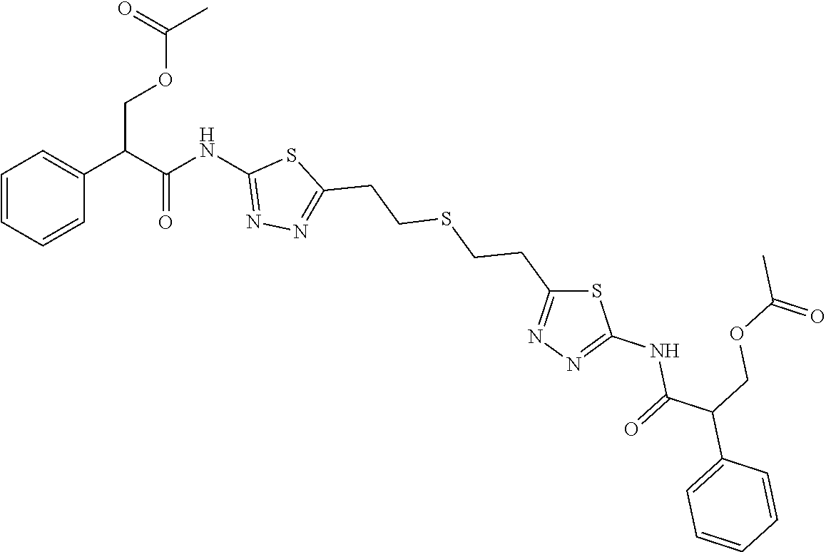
C1=CC=CC(C(C(NC2=NN=C(CCSCCC3=NN=C(NC(C(COC(C)=O)C4=CC=CC=C4)=O)S3)S2)=O)COC(C)=O)=C1
